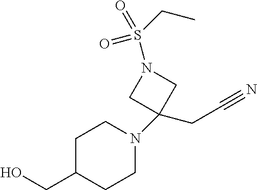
C1CN(C2(CC#N)CN(S(CC)(=O)=O)C2)CCC1CO
